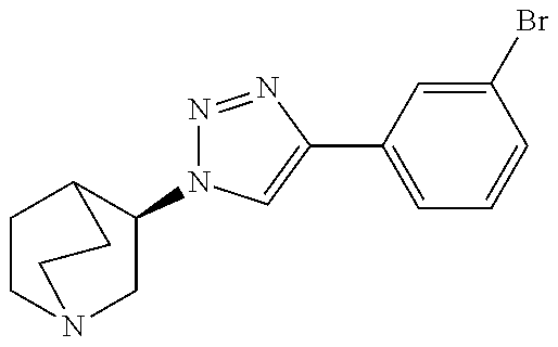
C1(N2N=NC(C3=CC=CC(Br)=C3)=C2)CN2CCC1CC2
